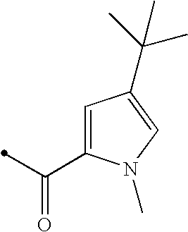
C1(C(=O)C)=CC(C(C)(C)C)=CN1C
